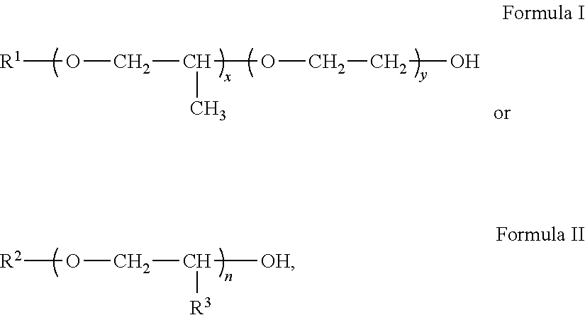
[R2]OCC([R3])[OH].[R1]OCC(C)OCCO
